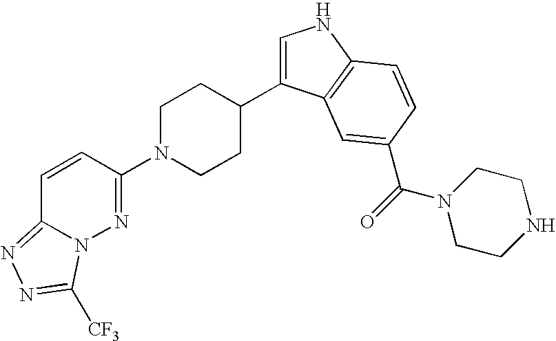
C1(N2CCC(C3=CNC4=C3C=C(C(=O)N3CCNCC3)C=C4)CC2)=NN2C(=NN=C2[CF3])C=C1
